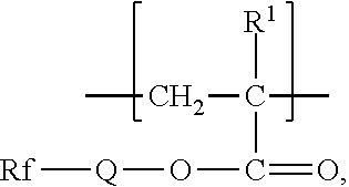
CCC(C)([R1])C(=O)O[Q][Rf]
